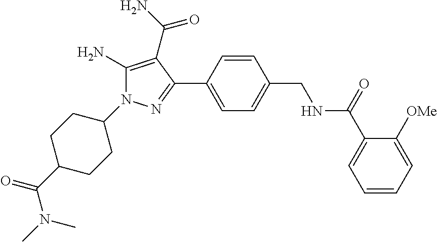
C1(N2C(N)=C(C(N)=O)C(C3=CC=C(CNC(C4=CC=CC=C4[OMe])=O)C=C3)=N2)CCC(C(=O)N(C)C)CC1
